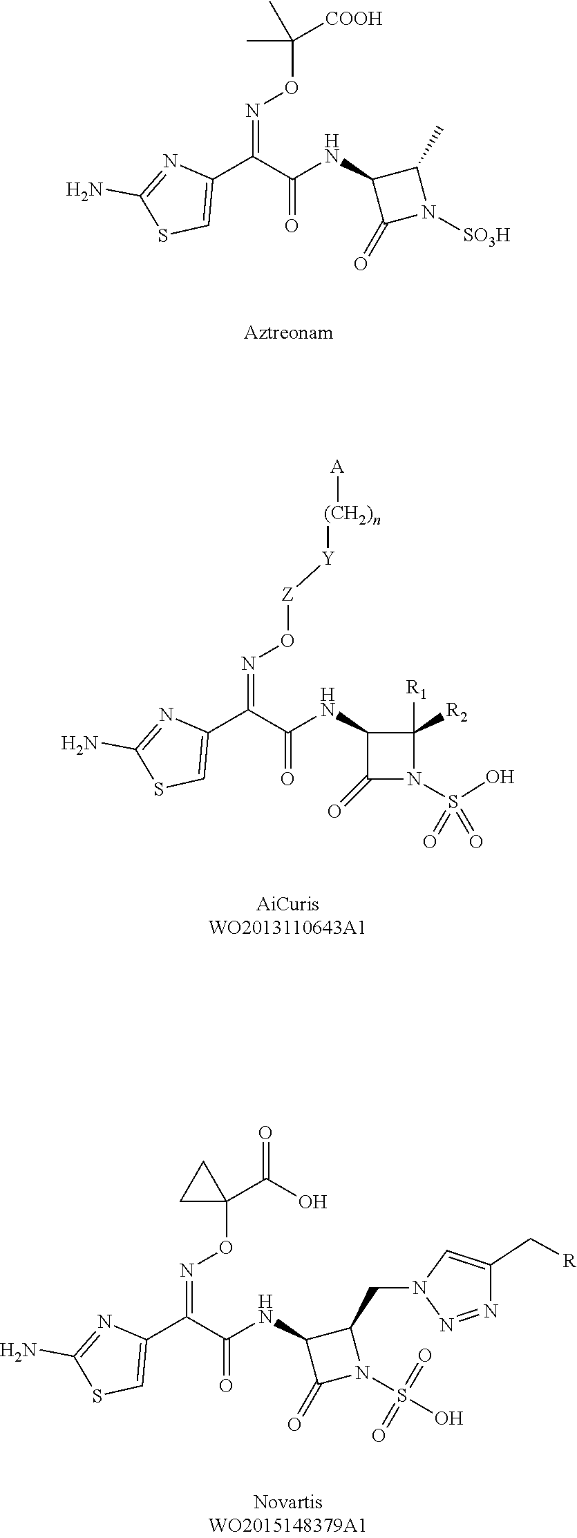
C(ON=C(C(NC1C(=O)N([SO3H])C1C)=O)C1=CSC(N)=N1)(C)(C)[COOH].[Z](ON=C(C(NC1C(=O)N(S(O)(=O)=O)C1([R1])[R2])=O)C1=CSC(N)=N1)[Y][(CH2)n][A].C1(ON=C(C(NC2C(=O)N(S(O)(=O)=O)C2CN2N=NC(C[R])=C2)=O)C2=CSC(N)=N2)(C(O)=O)CC1
